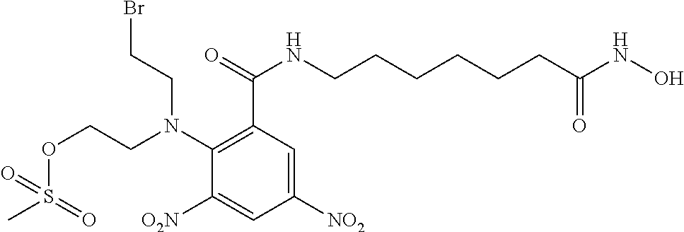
C1(N(CCBr)CCOS(C)(=O)=O)=C(C(=O)NCCCCCCC(NO)=O)C=C([NO2])C=C1[O2N]
